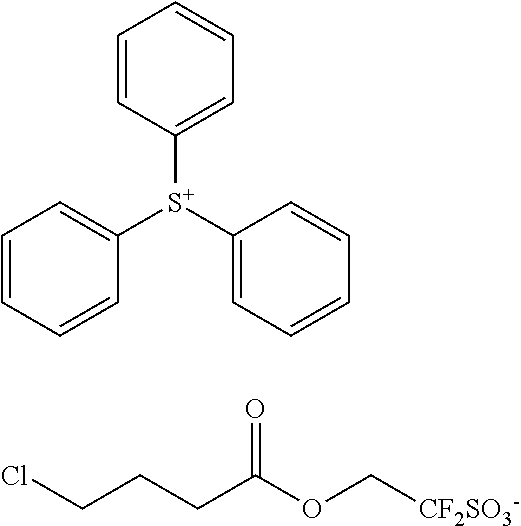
C1=CC([S+](C2=CC=CC=C2)C2=CC=CC=C2)=CC=C1.ClCCCC(OC[CF2SO3-])=O
